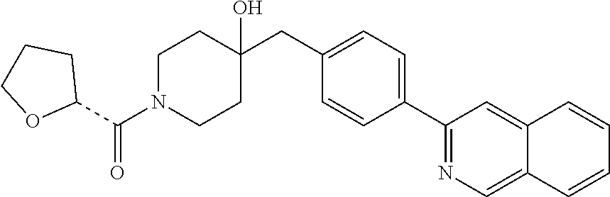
C1(CC2(O)CCN(C(C3CCCO3)=O)CC2)=CC=C(C2=NC=C3C(=C2)C=CC=C3)C=C1
